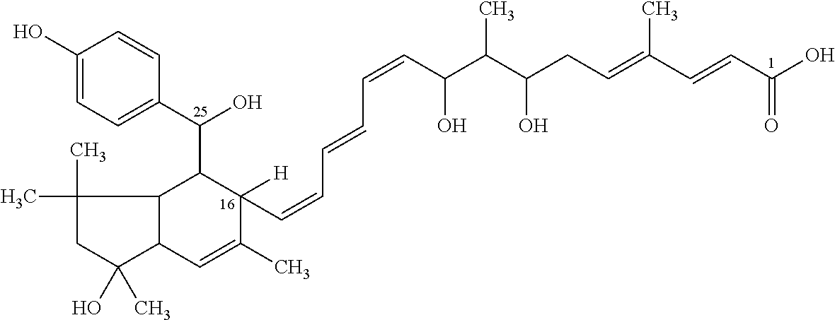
C1(O)=CC=C(C(C2C3C(C=C(C)C2([H])C=CC=CC=CC(O)C(C)C(O)CC=C(C=CC(=O)O)C)C(C)(O)CC3(C)C)O)C=C1
